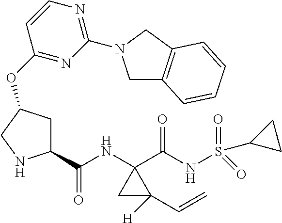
C1C(OC2=NC(N3CC4=C(C3)C=CC=C4)=NC=C2)CNC1C(NC1(C(NS(C2CC2)(=O)=O)=O)CC1([H])C=C)=O
